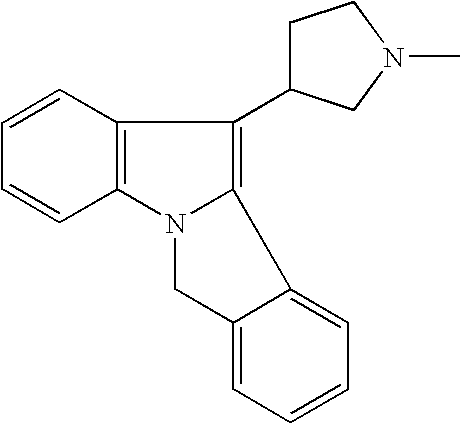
C1=CC=CC2=C1C(C1CCN(C)C1)=C1N2CC2=CC=CC=C12
